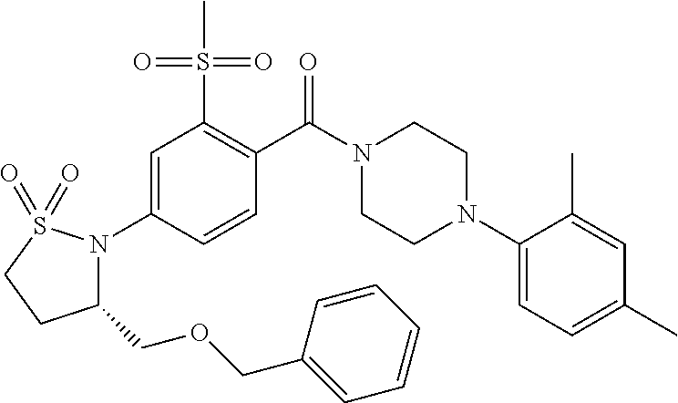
C1(COCC2=CC=CC=C2)N(C2=CC(S(C)(=O)=O)=C(C(N3CCN(C4=CC=C(C)C=C4C)CC3)=O)C=C2)S(=O)(=O)CC1
